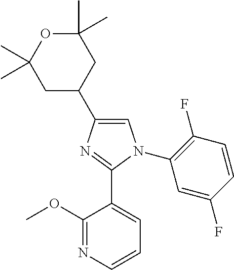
C1=C(C2CC(C)(C)OC(C)(C)C2)N=C(C2=CC=CN=C2OC)N1C1=C(F)C=CC(F)=C1
